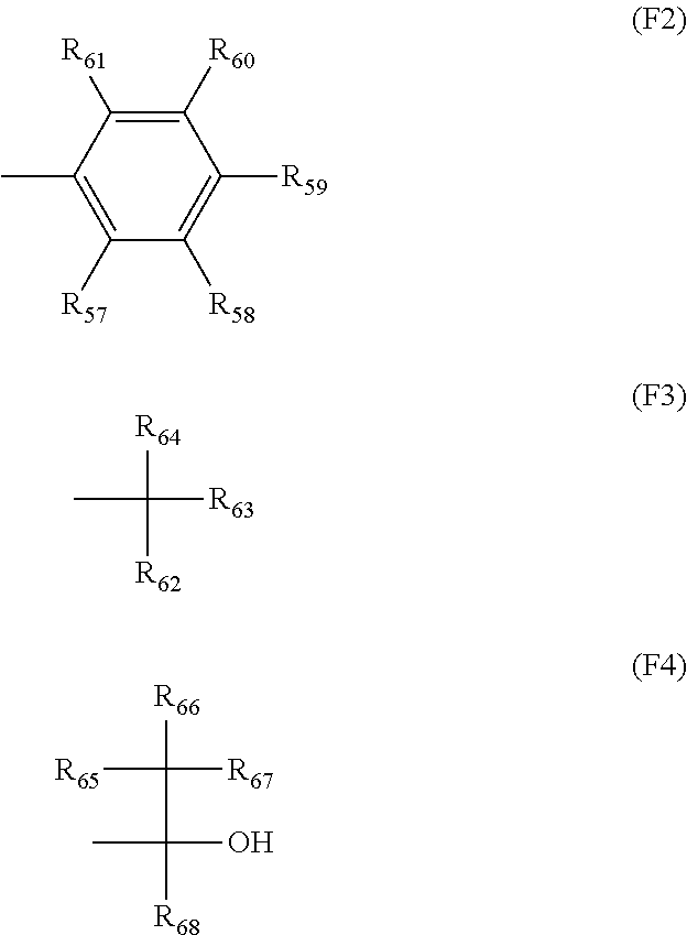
C1([R59])=C([R58])C([R57])=C(C)C([R61])=C1[R60].CC([R63])([R64])[R62].[R65]C([R67])([R66])C([R68])(O)C
